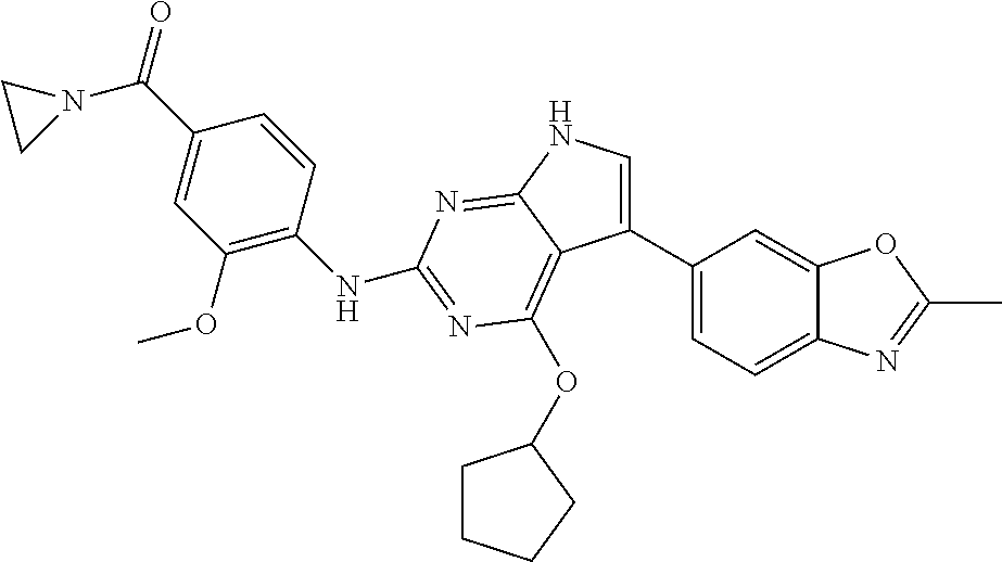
N1(C(C2=CC(OC)=C(NC3=NC(OC4CCCC4)=C4C(C5=CC=C6C(=C5)OC(C)=N6)=CNC4=N3)C=C2)=O)CC1
